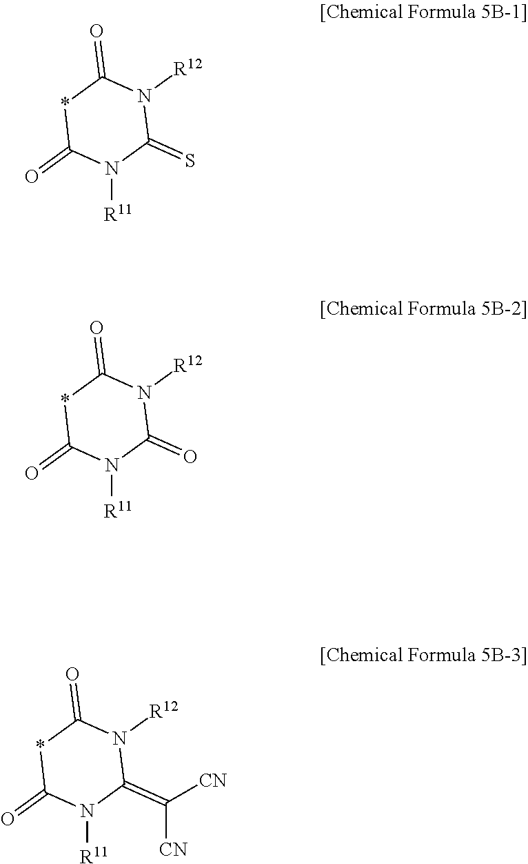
C1(=S)N([R12])C(=O)*C(=O)N1[R11].C1(=O)N([R12])C(=O)*C(=O)N1[R11].C1(=C([CN])[CN])N([R12])C(=O)*C(=O)N1[R11]
